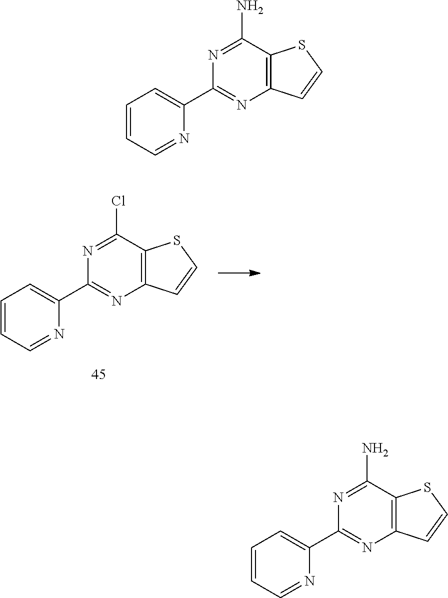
C1=CC=NC(C2=NC3=C(C(Cl)=N2)SC=C3)=C1.C1=CC=NC(C2=NC3=C(C(N)=N2)SC=C3)=C1.C1=CC=NC(C2=NC3=C(C(N)=N2)SC=C3)=C1
